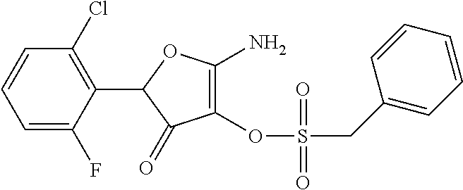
C1(OS(=O)(CC2=CC=CC=C2)=O)=C(N)OC(C2=C(Cl)C=CC=C2F)C1=O
